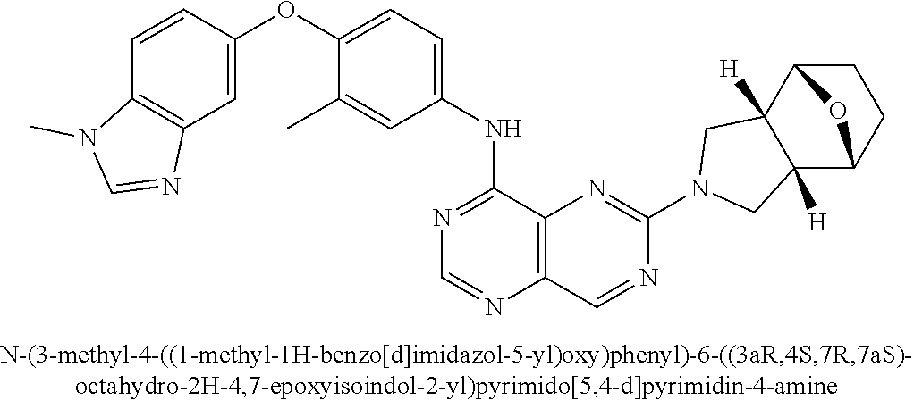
C1=CC(OC2=CC=C(NC3=NC=NC4=C3N=C(N3CC5([H])C([H])(C3)C3CCC5O3)N=C4)C=C2C)=CC2=C1N(C)C=N2
